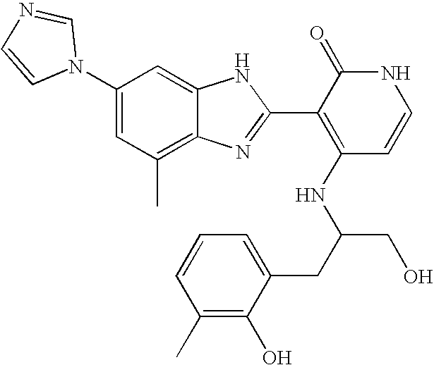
C1(C)=C2C(=CC(N3C=NC=C3)=C1)NC(C1=C(NC(CO)CC3=CC=CC(C)=C3O)C=CNC1=O)=N2
